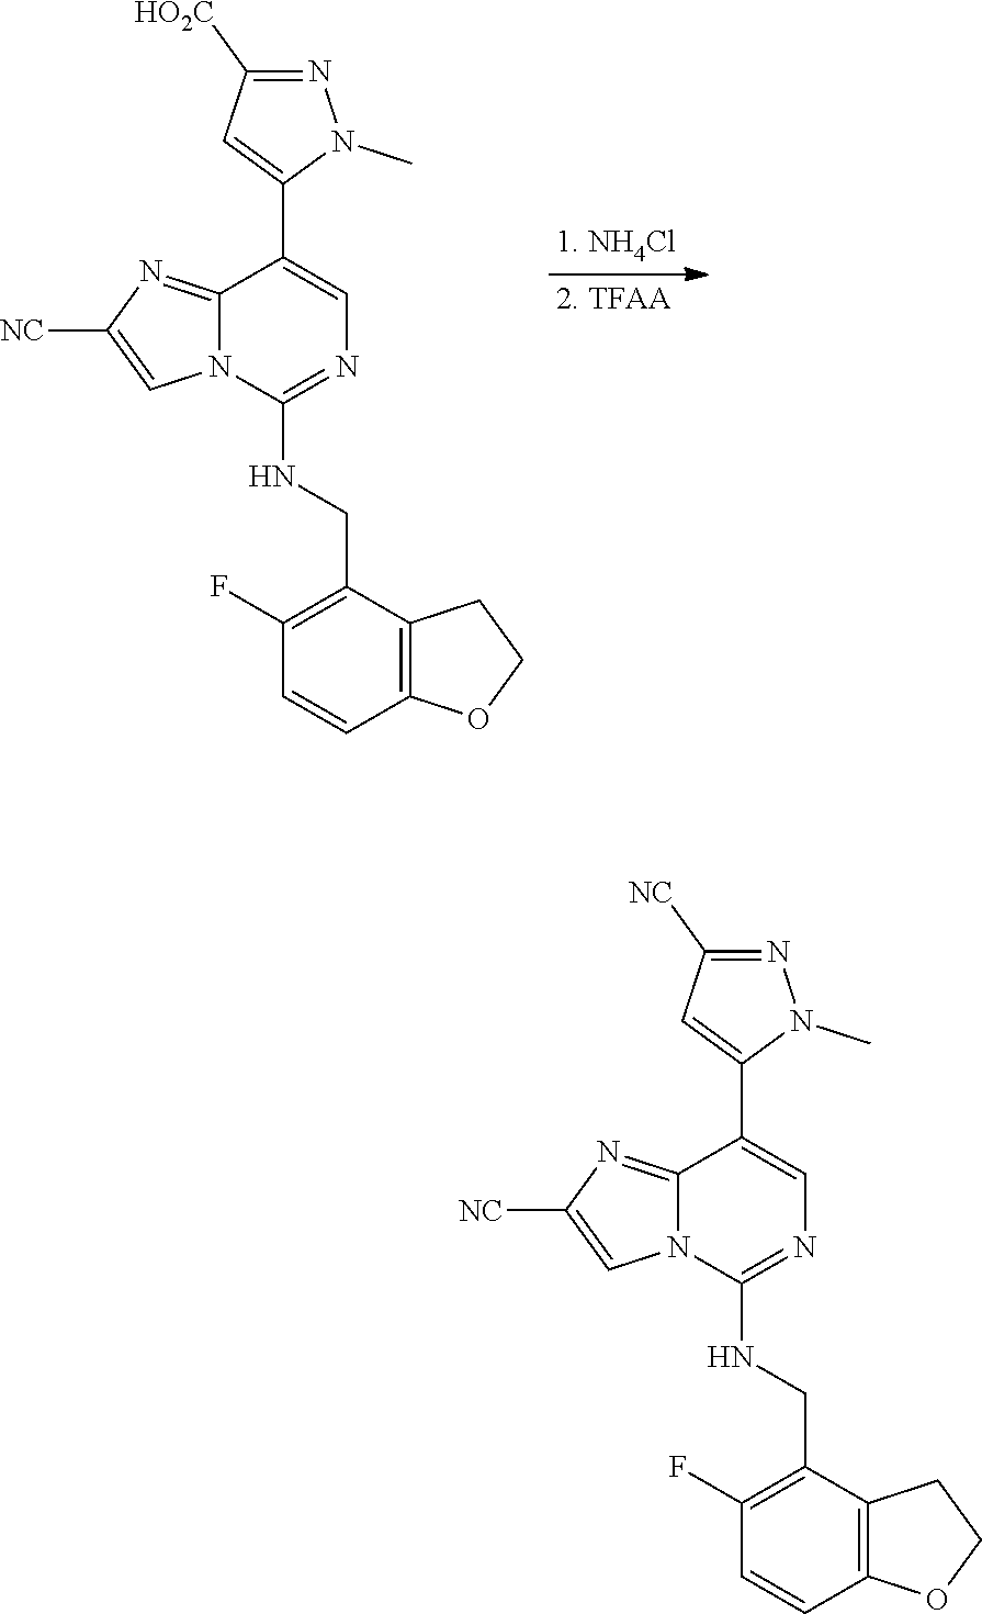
C1(CNC2=NC=C(C3=CC([HO2C])=NN3C)C3=NC([NC])=CN23)=C(F)C=CC2=C1CCO2.C1(CNC2=NC=C(C3=CC([NC])=NN3C)C3=NC([NC])=CN23)=C(F)C=CC2=C1CCO2
